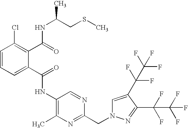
C1=CC=C(C(=O)NC2=C(C)N=C(CN3C=C(C(C(F)(F)F)(F)F)C(C(F)(F)C(F)(F)F)=N3)N=C2)C(C(=O)NC(CSC)C)=C1Cl
